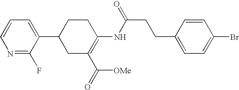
N1=C(F)C(C2CC(C(=O)[OMe])=C(NC(CCC3=CC=C(Br)C=C3)=O)CC2)=CC=C1
